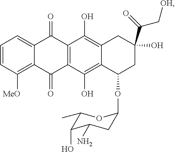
C1=CC([MeO])=C2C(=C1)C(=O)C1=C(C2=O)C(O)=C2C(=C1O)CC(O)(C(C[OH])=O)CC2OC1CC(N)C(O)C(C)O1
